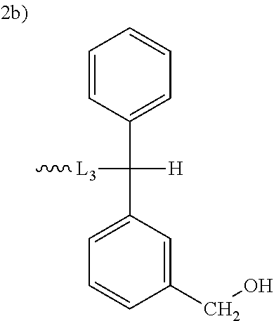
C[L3]C([H])(C1=CC=CC=C1)C1=CC=CC(CO)=C1
